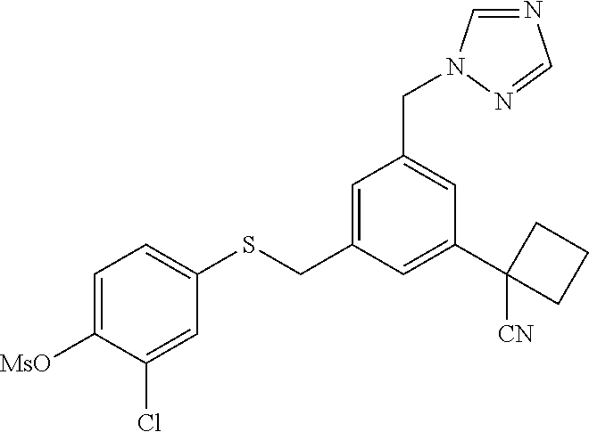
C1=C([MsO])C(Cl)=CC(SCC2=CC(CN3C=NC=N3)=CC(C3([CN])CCC3)=C2)=C1
